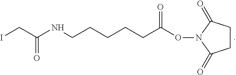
C(C(ON1C(=O)CCC1=O)=O)CCCCNC(CI)=O
